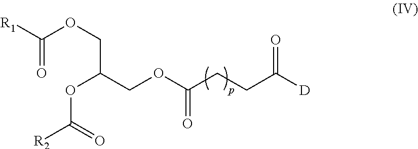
[R1]C(OCC(OC([R2])=O)COC(CCC([D])=O)=O)=O
